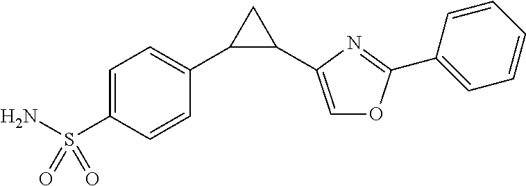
C1=C(S(N)(=O)=O)C=CC(C2C(C3=COC(C4=CC=CC=C4)=N3)C2)=C1
